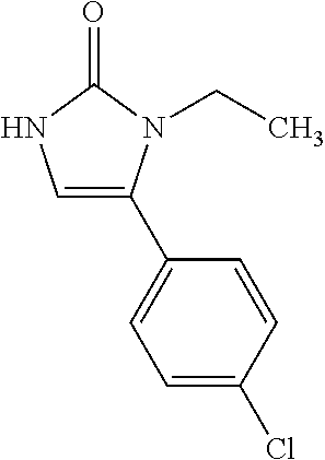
C1=C(C2=CC=C(Cl)C=C2)N(CC)C(=O)N1
